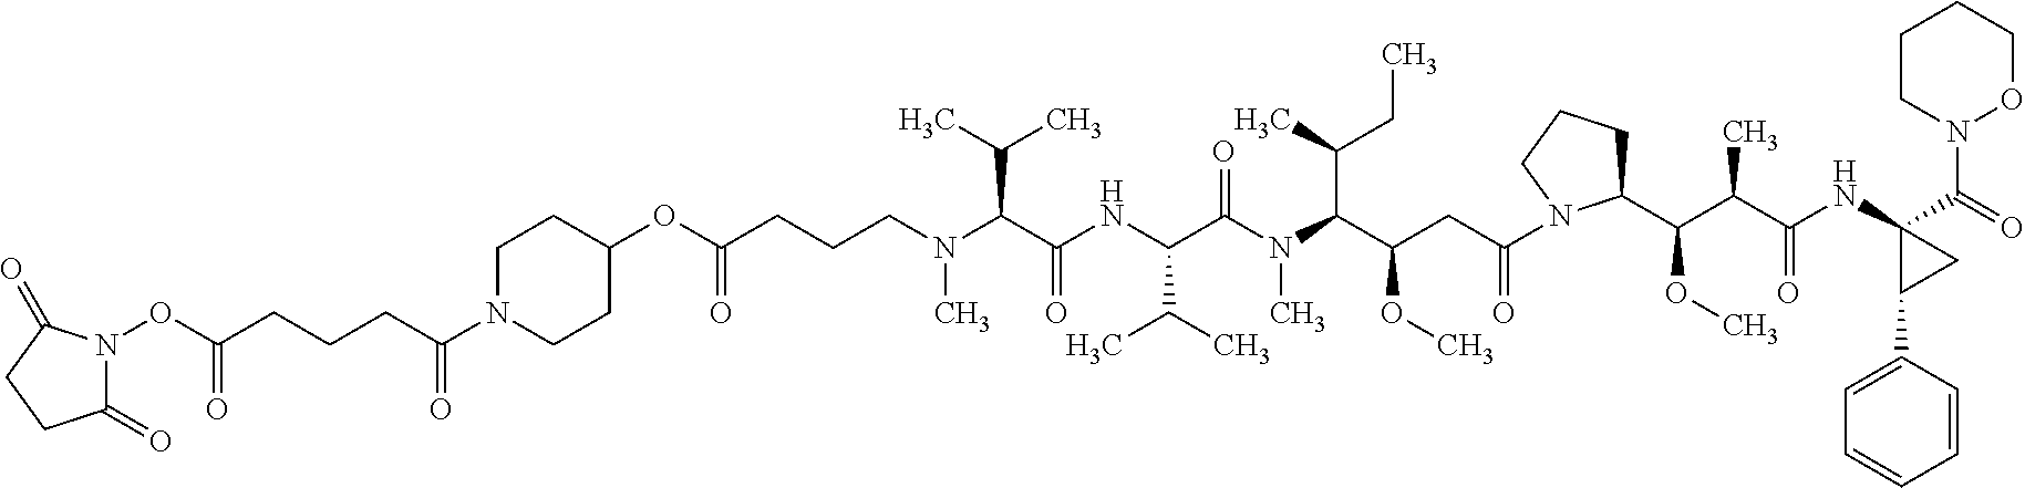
C(CCN(C)C(C(NC(C(N(C(C(CC(=O)N1CCCC1C(C(C(NC1(C(=O)N2OCCCC2)C(C2=CC=CC=C2)C1)=O)C)OC)OC)C(C)CC)C)=O)C(C)C)=O)C(C)C)C(OC1CCN(C(CCCC(ON2C(=O)CCC2=O)=O)=O)CC1)=O
